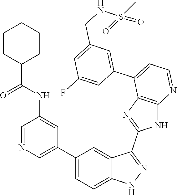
C1=NC=C(C2=CC=C3C(=C2)C(C2=NC4=C(N2)N=CC=C4C2=CC(CNS(=O)(C)=O)=CC(F)=C2)=NN3)C=C1NC(=O)C1CCCCC1
